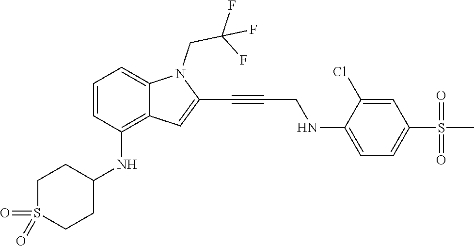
C1=C(NCC#CC2=CC3=C(NC4CCS(=O)(=O)CC4)C=CC=C3N2CC(F)(F)F)C(Cl)=CC(S(C)(=O)=O)=C1
